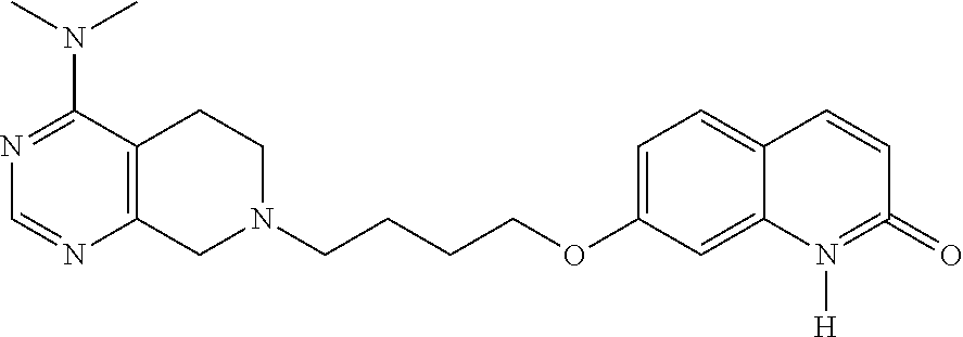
C12=C(CCN(CCCCOC3=CC=C4C(=C3)N([H])=C(=O)C=C4)C1)C(N(C)C)=NC=N2
